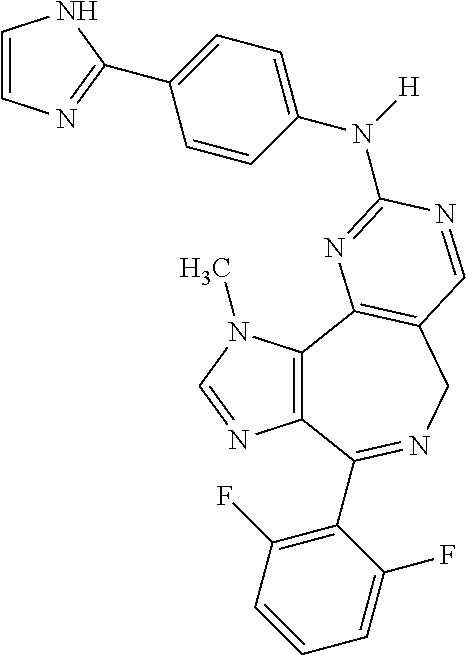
C12=C(C3=C(CN=C1C1=C(F)C=CC=C1F)C=NC(N(C1=CC=C(C4=NC=CN4)C=C1)[H])=N3)N(C)C=N2
